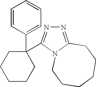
C1(C2=CC=CC=C2)(C2=NN=C3N2CCCCCC3)CCCCC1
